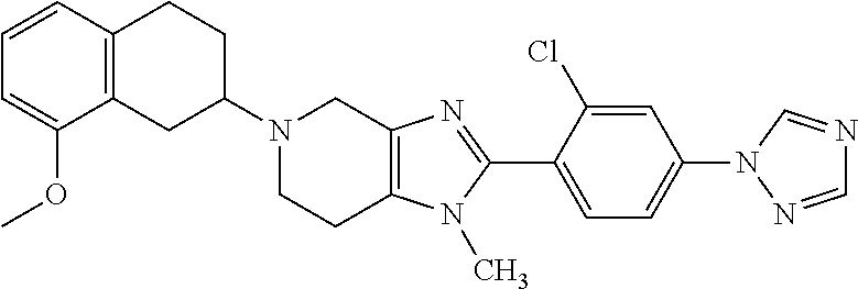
C12=C(CC(N3CCC4=C(C3)N=C(C3=CC=C(N5N=CN=C5)C=C3Cl)N4C)CC1)C(OC)=CC=C2
